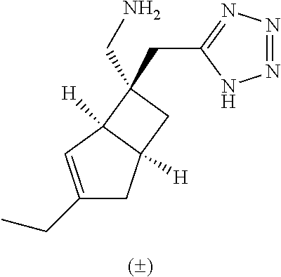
N1=NN=C(CC2(CN)C3([H])C([H])(CC(CC)=C3)C2)N1
